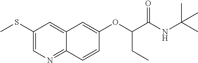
C1(SC)=CN=C2C(=C1)C=C(OC(C(NC(C)(C)C)=O)CC)C=C2
